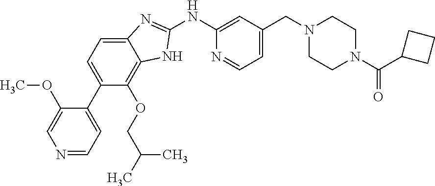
N1=CC=C(C2=CC=C3C(=C2OCC(C)C)NC(NC2=CC(CN4CCN(C(=O)C5CCC5)CC4)=CC=N2)=N3)C(OC)=C1
